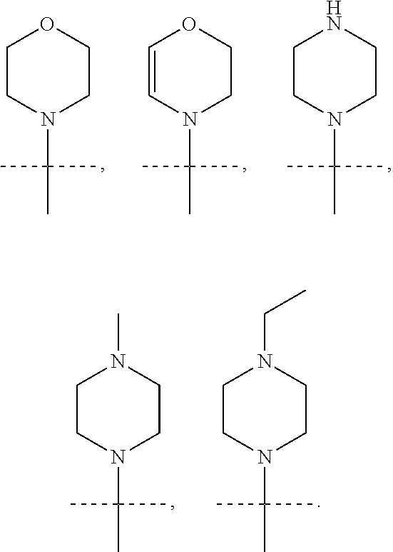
C1CN(C(C)(C)C)CCO1.C1=CN(C(C)(C)C)CCO1.C1CN(C(C)(C)C)CCN1.C1CN(C(C)(C)C)CCN1C.C1CN(C(C)(C)C)CCN1CC
